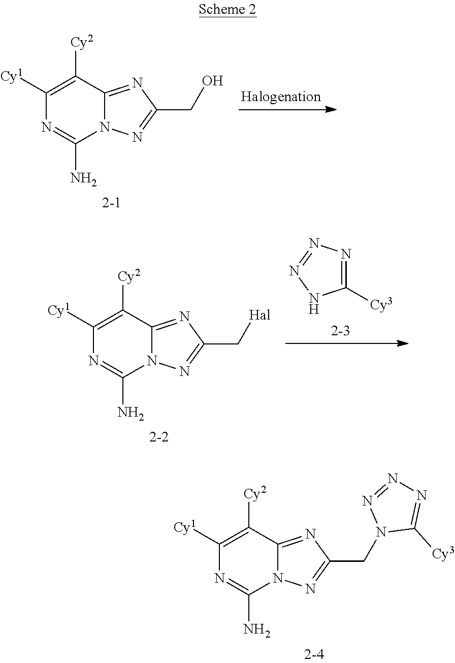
C1([Cy2])=C([Cy1])N=C(N)N2C1=NC(CO)=N2.C1([Cy2])=C([Cy1])N=C(N)N2C1=NC(C[Hal])=N2.C1([Cy3])=NN=NN1.C1([Cy2])=C([Cy1])N=C(N)N2C1=NC(CN1C([Cy3])=NN=N1)=N2
